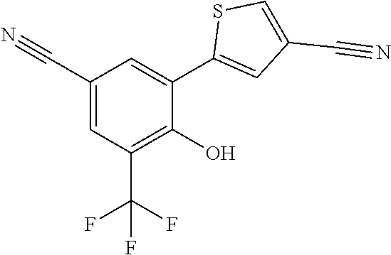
C1=C(C#N)C=C(C2=CC(C#N)=CS2)C(O)=C1C(F)(F)F
